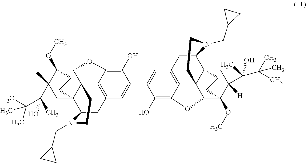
C12=C3C(=C(O)C(C4=CC5=C6C(=C4O)OC4C67C6(C(C5)N(CC5CC5)CC7)CC(C(C(C)(C)C)(C)O)([H])C4(OC)CC6)=C1)OC1C34C3(C(C2)N(CC2CC2)CC4)CC(C(C(C)(C)C)(O)C)(C)C1(OC)CC3
